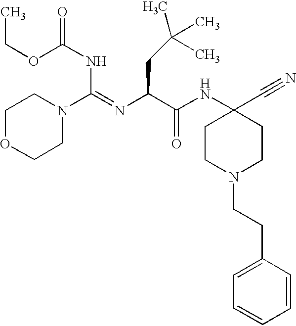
C1OCCN(C(=NC(C(NC2(C#N)CCN(CCC3=CC=CC=C3)CC2)=O)CC(C)(C)C)NC(OCC)=O)C1
